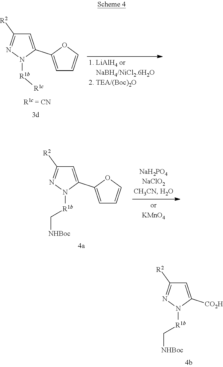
N1([R1b]C[NHBoc])C([CO2H])=CC([R2])=N1.N1([R1b][R1c])C(C2=CC=CO2)=CC([R2])=N1.N1([R1b]C[NHBoc])C(C2=CC=CO2)=CC([R2])=N1
